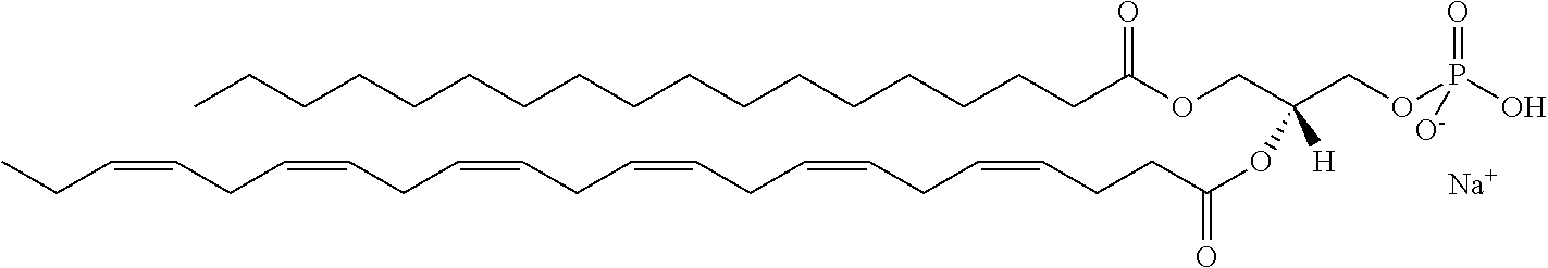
CCC=CCC=CCC=CCC=CCC=CCC=CCCC(OC([H])(COC(CCCCCCCCCCCCCCCCC)=O)COP(O)(=O)[O-])=O.[Na]
